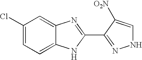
C1(Cl)=CC=C2C(=C1)N=C(C1=NNC=C1[O2N])N2
